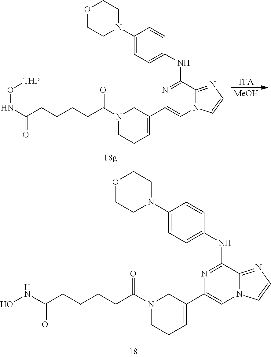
C1CC=C(C2=CN3C(=NC=C3)C(NC3=CC=C(N4CCOCC4)C=C3)=N2)CN1C(CCCCC(=O)NO)=O.[TFA].[MeOH].C1CC=C(C2=CN3C(=NC=C3)C(NC3=CC=C(N4CCOCC4)C=C3)=N2)CN1C(CCCCC(=O)NO[THP])=O
